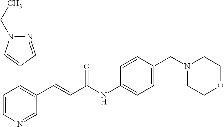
C1=CN=CC(C=CC(=O)NC2=CC=C(CN3CCOCC3)C=C2)=C1C1=CN(CC)N=C1
